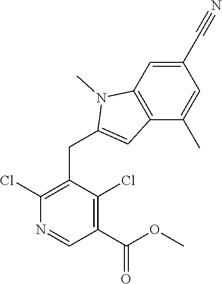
C1(Cl)=C(CC2=CC3=C(N2C)C=C(C#N)C=C3C)C(Cl)=C(C(OC)=O)C=N1
